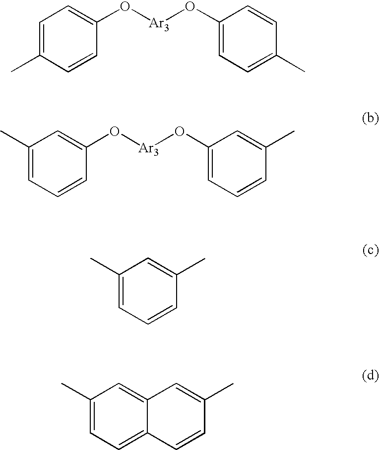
C1=C(C)C=CC(O[Ar3]OC2=CC=C(C)C=C2)=C1.C1(C)=CC=CC(O[Ar3]OC2=CC=CC(C)=C2)=C1.C1(C)=CC=CC(C)=C1.C1(C)=CC=C2C(=C1)C=C(C)C=C2
